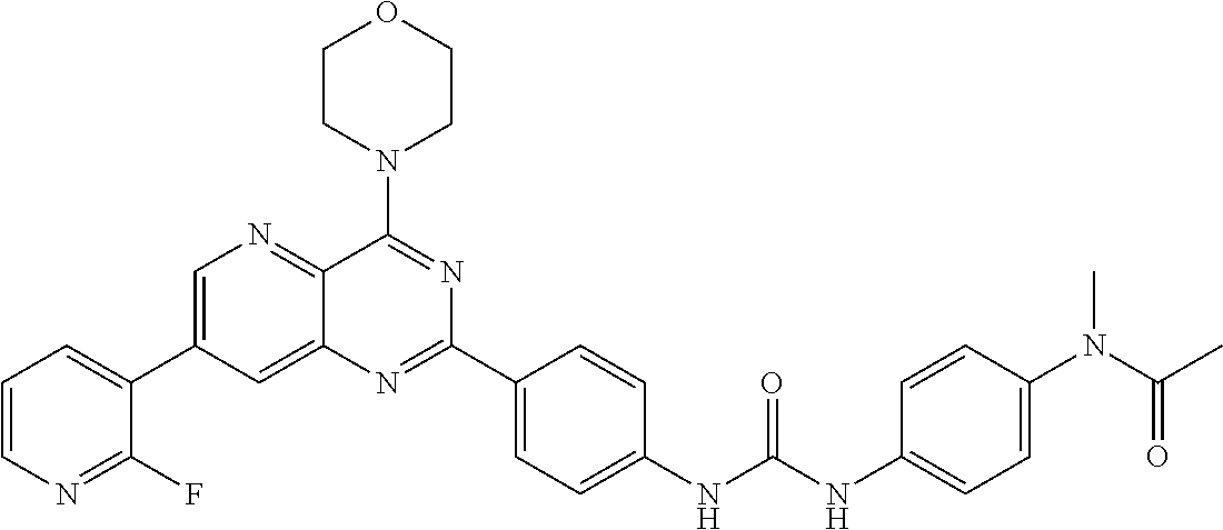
C1=C(C2=CC=CN=C2F)C=C2C(=N1)C(N1CCOCC1)=NC(C1=CC=C(NC(NC3=CC=C(N(C(C)=O)C)C=C3)=O)C=C1)=N2
